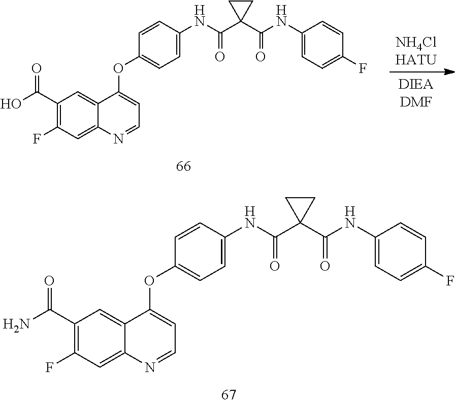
C1(OC2=CC=NC3=CC(F)=C(C(=O)N)C=C32)=CC=C(NC(C2(C(=O)NC3=CC=C(F)C=C3)CC2)=O)C=C1.[NH4ClHATU].[DIEADMF].C1(OC2=CC=NC3=CC(F)=C(C(=O)O)C=C32)=CC=C(NC(C2(C(=O)NC3=CC=C(F)C=C3)CC2)=O)C=C1
